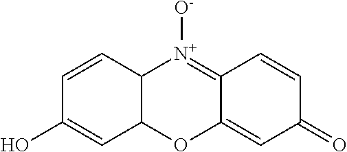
C1=CC2C(C=C1O)OC1=CC(=O)C=CC1=[N+]2[O-]
